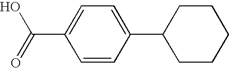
C1=CC(C2CCCCC2)=CC=C1C(O)=O
